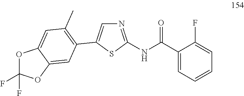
C1(C2=CN=C(NC(C3=CC=CC=C3F)=O)S2)=C(C)C=C2C(=C1)OC(F)(F)O2
